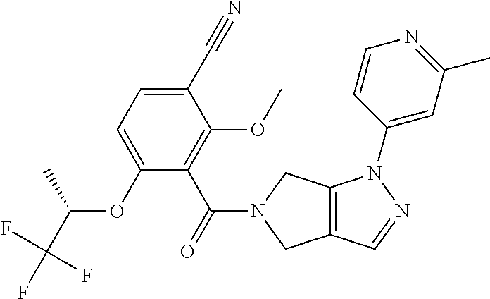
O(C1=CC=C(C#N)C(OC)=C1C(=O)N1CC2=C(C1)N(C1=CC(C)=NC=C1)N=C2)C(C(F)(F)F)C
